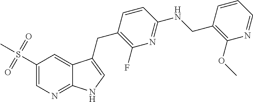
C1(S(=O)(=O)C)=CN=C2C(=C1)C(CC1=C(F)N=C(NCC3=C(OC)N=CC=C3)C=C1)=CN2
